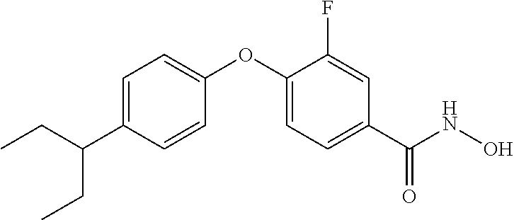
C1=C(C(CC)CC)C=CC(OC2=CC=C(C(NO)=O)C=C2F)=C1
